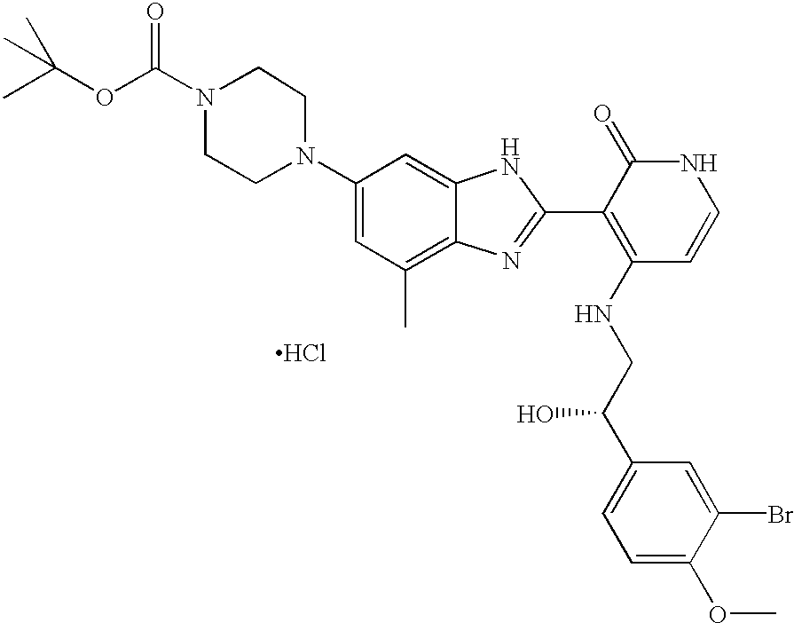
Cl.N1(C(OC(C)(C)C)=O)CCN(C2=CC(C)=C3C(=C2)NC(C2=C(NCC(C4=CC=C(OC)C(Br)=C4)O)C=CNC2=O)=N3)CC1
